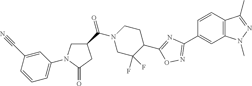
C1=CC2=C(C=C1C1=NOC(C3CCN(C(C4CN(C5=CC=CC(C#N)=C5)C(=O)C4)=O)CC3(F)F)=N1)N(C)N=C2C
